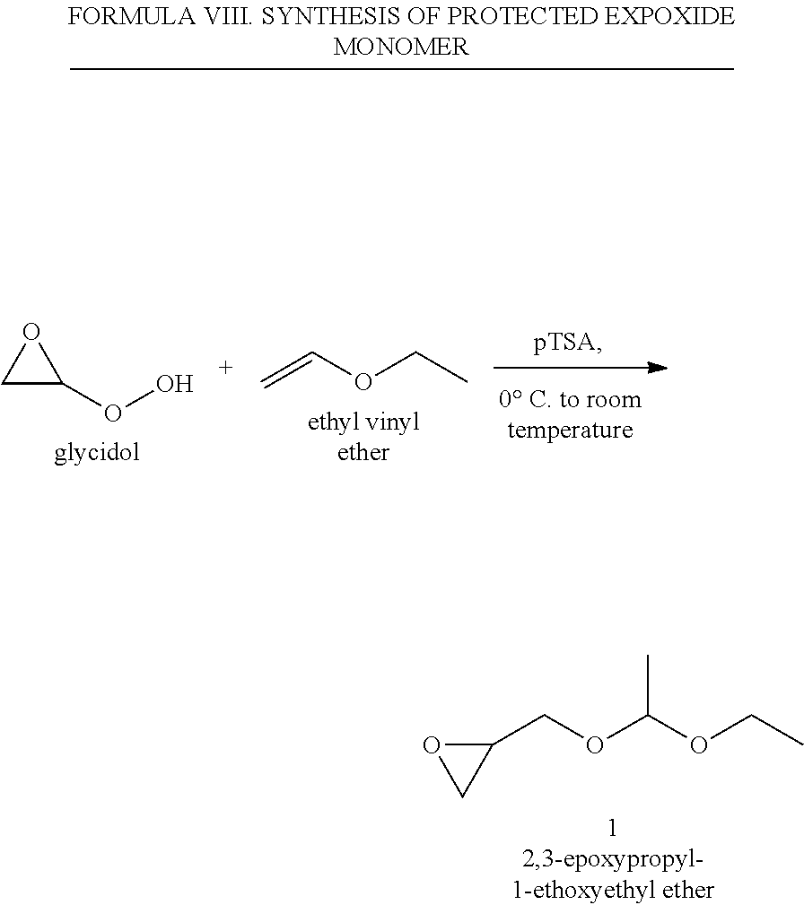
C1C(OO)O1.C=COCC.O1C(COC(OCC)C)C1
